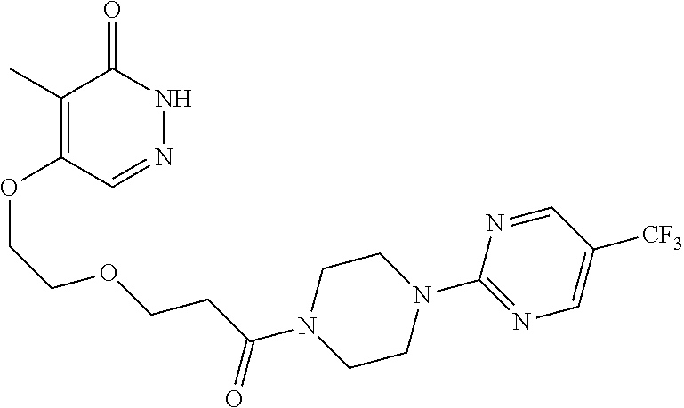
C1(C)=C(OCCOCCC(N2CCN(C3=NC=C([CF3])C=N3)CC2)=O)C=NNC1=O
